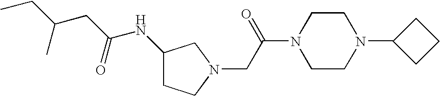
C(C(CC)C)C(NC1CCN(CC(N2CCN(C3CCC3)CC2)=O)C1)=O
